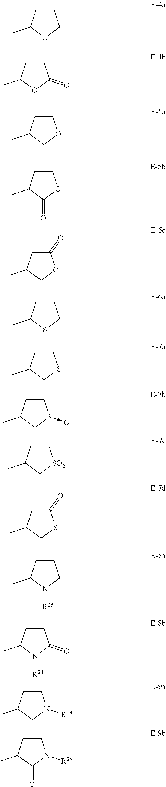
C1CC(C)OC1.C1CC(C)OC1=O.C1CC(C)CO1.C1CC(C)C(=O)O1.C1(=O)CC(C)CO1.C1CC(C)SC1.C1CC(C)CS1.C1CC(C)CS1->O.C1CC(C)C[SO2]1.C1(=O)CC(C)CS1.C1CC(C)N([R23])C1.C1CC(C)N([R23])C1=O.C1CC(C)CN1[R23].C1CC(C)C(=O)N1[R23]
